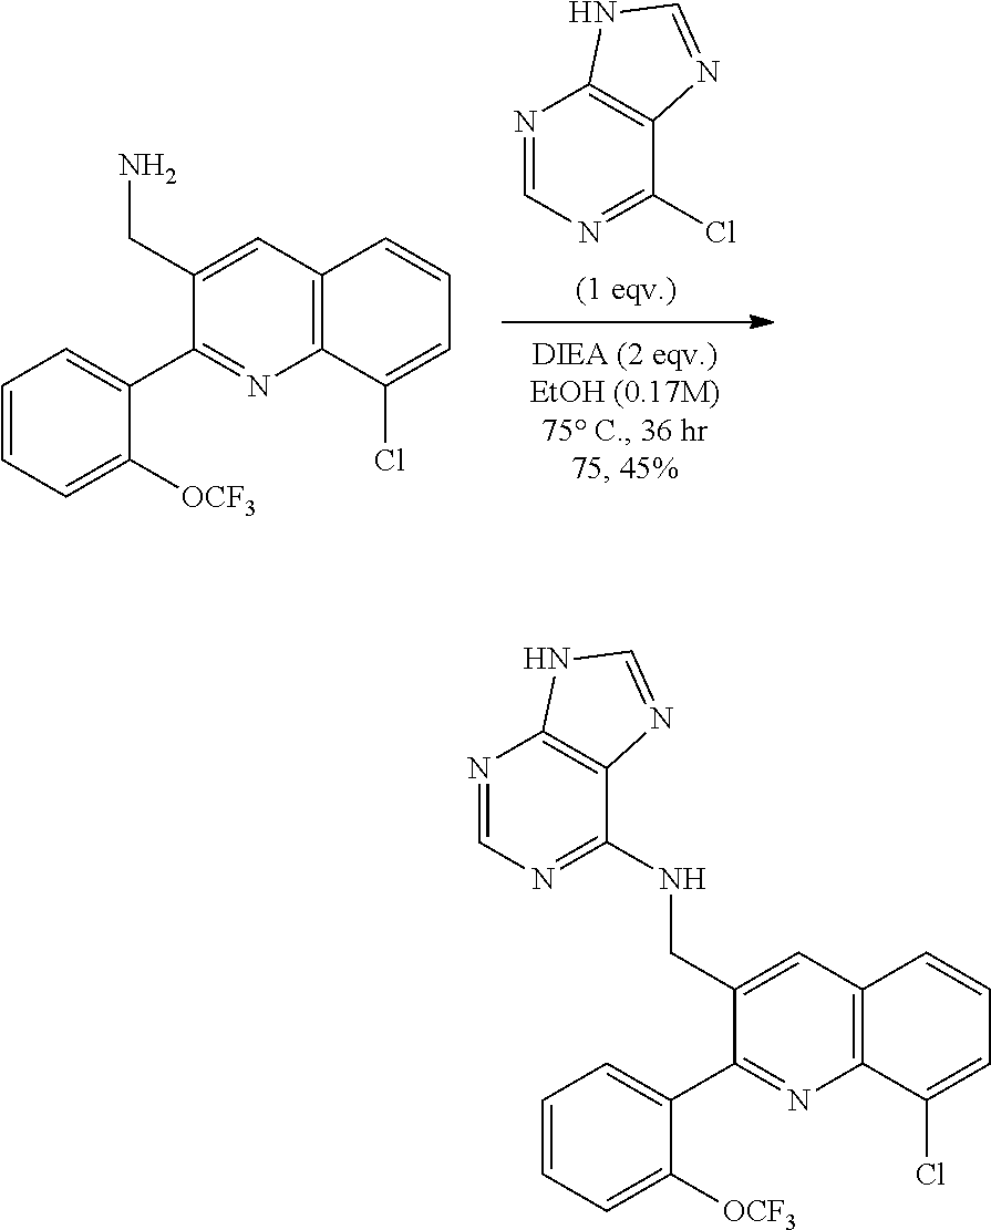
N1=CN=C(Cl)C2=C1NC=N2.C1=CC=C([OCF3])C(C2=NC3=C(C=C2CN)C=CC=C3Cl)=C1.C1=CC=C([OCF3])C(C2=NC3=C(C=C2CNC2=NC=NC4=C2N=CN4)C=CC=C3Cl)=C1
